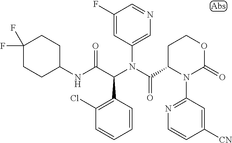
C1(F)=CC(N(C(C2N(C3=NC=CC([CN])=C3)C(=O)OCC2)=O)C(C(NC2CCC(F)(F)CC2)=O)C2=C(Cl)C=CC=C2)=CN=C1
